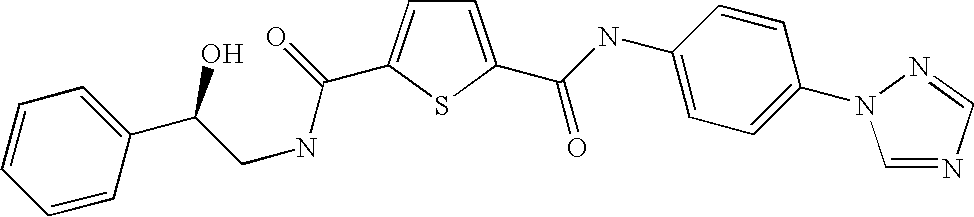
C1=C(C(NC2=CC=C(N3C=NC=N3)C=C2)=O)SC(C(=O)NCC(C2=CC=CC=C2)O)=C1
